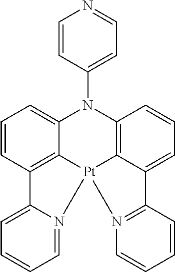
C12=C3C(=CC=C1)N(C1=CC=NC=C1)C1=C4C(=CC=C1)C1=N(C=CC=C1)[Pt]34N1=CC=CC=C21
